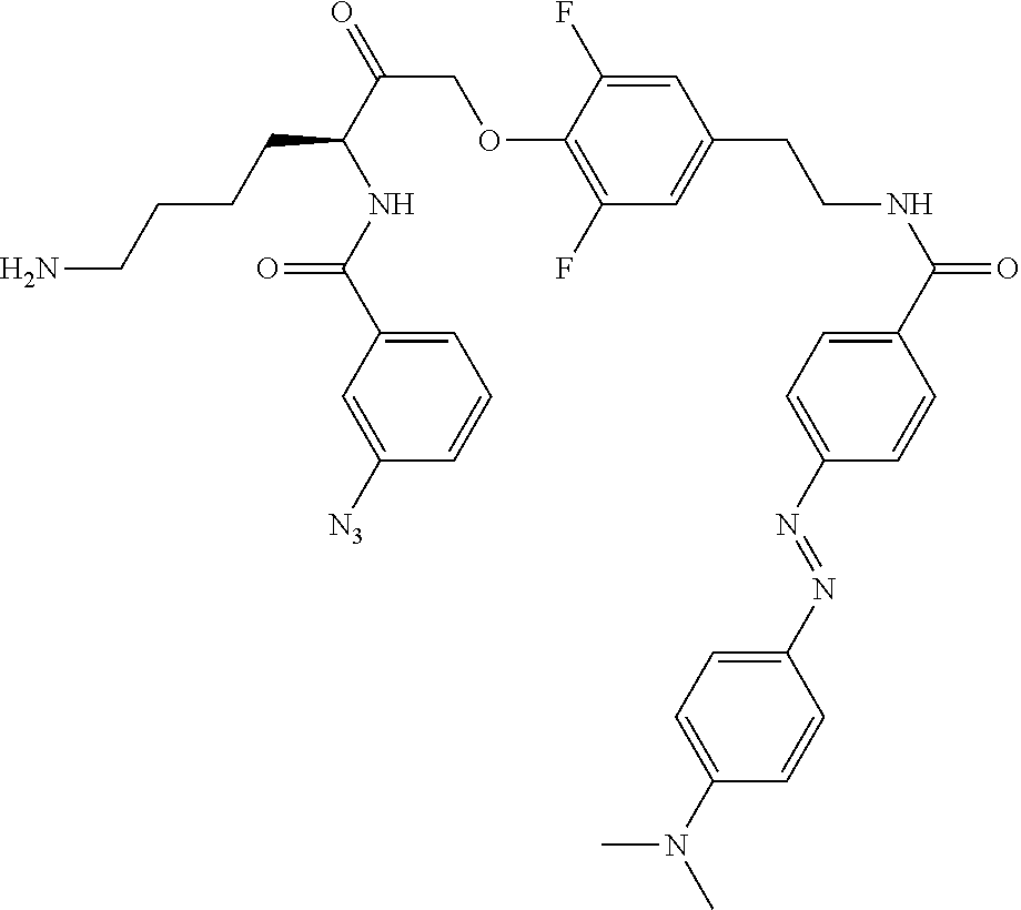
C1(N=NC2=CC=C(N(C)C)C=C2)=CC=C(C(NCCC2=CC(F)=C(OCC(C(NC(=O)C3=CC=CC([N3])=C3)CCCCN)=O)C(F)=C2)=O)C=C1
